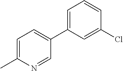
C1=C(C)N=CC(C2=CC=CC(Cl)=C2)=C1
